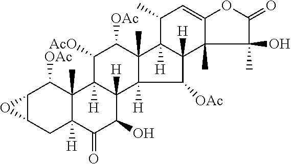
C12C(CC3([H])C(C)(C1[OAc])C1([H])C([H])(C(O)C3=O)C3([H])C(C)(C([OAc])C1[AcO])C1([H])C([H])(C3[OAc])C3(C)C(=CC1C)OC(=O)C3(C)O)O2
